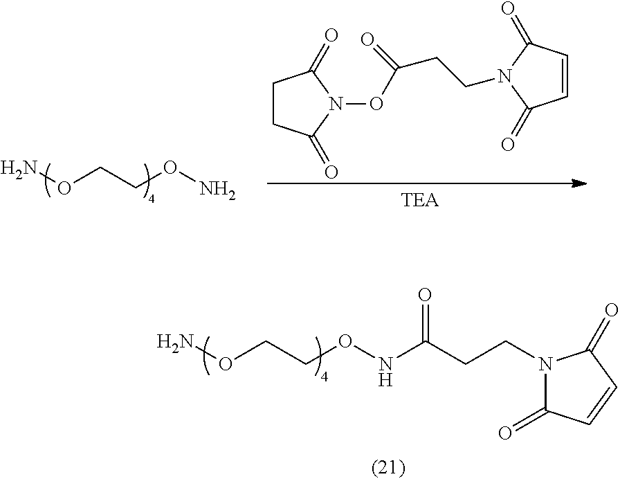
NOCCON.C1CC(=O)N(OC(CCN2C(=O)C=CC2=O)=O)C1=O.NOCCONC(CCN1C(=O)C=CC1=O)=O
